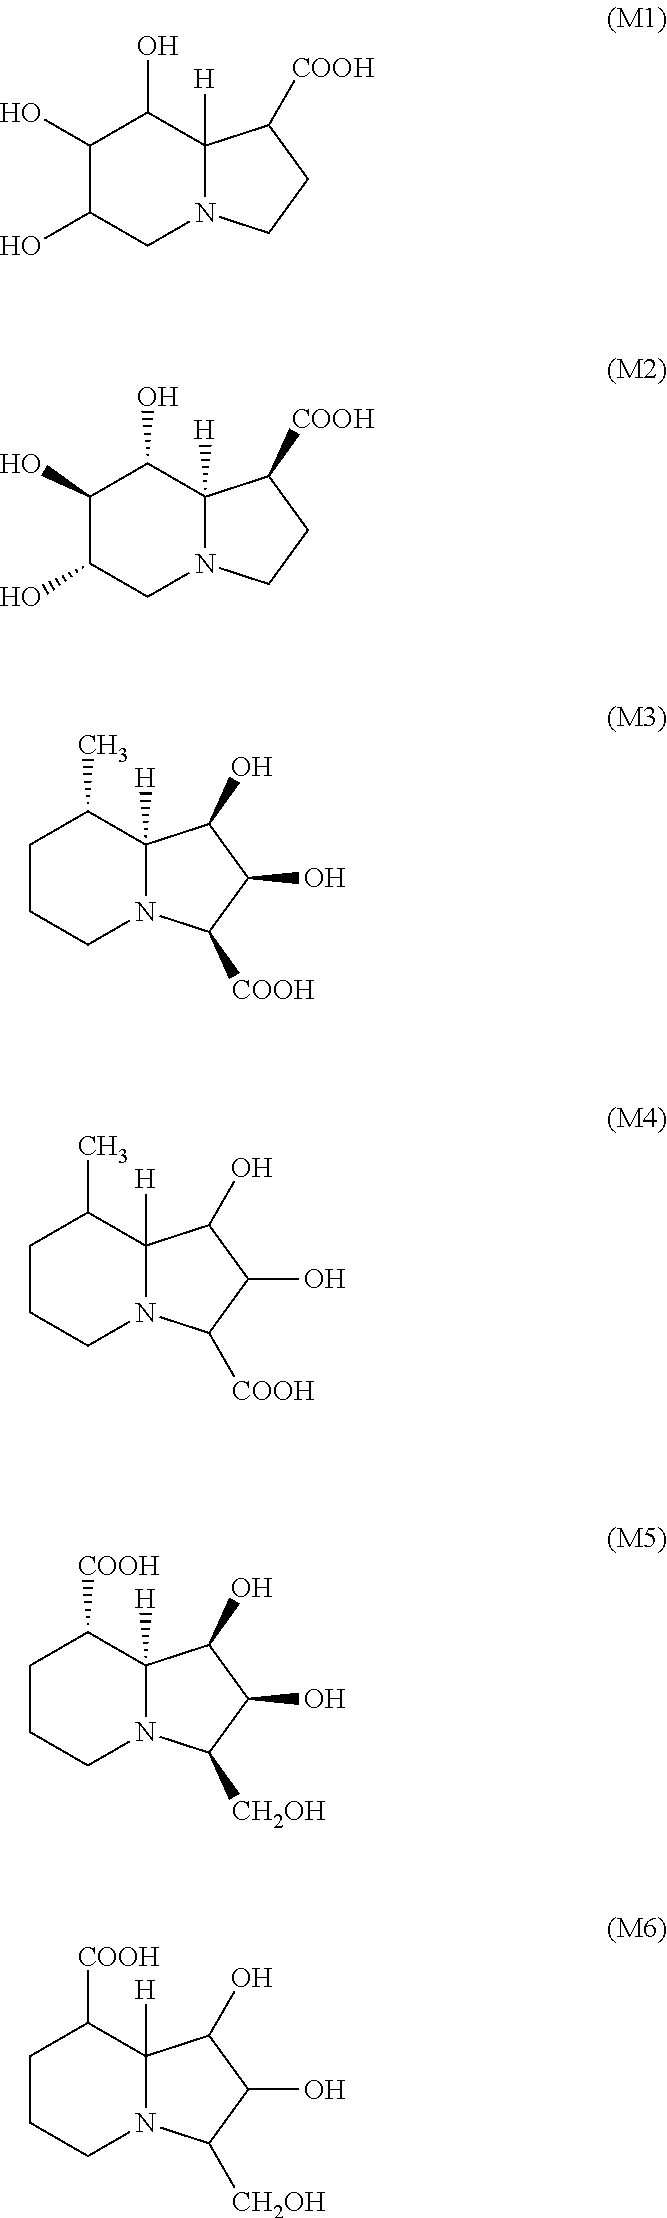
C1(O)C(O)CN2C([H])(C1O)C([COOH])CC2.C1(O)C(O)CN2C([H])(C1O)C([COOH])CC2.C1CCN2C([H])(C1C)C(O)C(O)C2[COOH].C1CCN2C([H])(C1C)C(O)C(O)C2[COOH].C1CCN2C([H])(C1[COOH])C(O)C(O)C2[CH2OH].C1CCN2C([H])(C1[COOH])C(O)C(O)C2[CH2OH]
